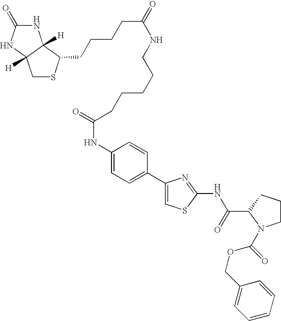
C1(C2=CC=C(NC(CCCCCNC(=O)CCCCC3SCC4([H])C3([H])NC(=O)N4)=O)C=C2)=CSC(NC(C2N(C(OCC3=CC=CC=C3)=O)CCC2)=O)=N1
